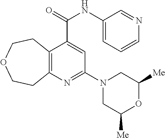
C12=C(N=C(N3CC([Me])OC([Me])C3)C=C1C(NC1=CC=CN=C1)=O)CCOCC2
